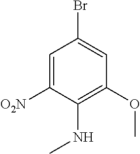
C1=C([O2N])C(NC)=C(OC)C=C1Br
